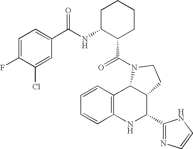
C1=CC2=C(C=C1)NC(C1=NC=CN1)C1C2N(C(=O)C2CCCCC2NC(=O)C2=CC=C(F)C(Cl)=C2)CC1
